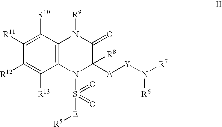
C1([R12])=C([R13])C2=C(C([R10])=C1[R11])N([R9])C(=O)C([A][Y]N([R7])[R6])([R8])N2S([E][R5])(=O)=O
